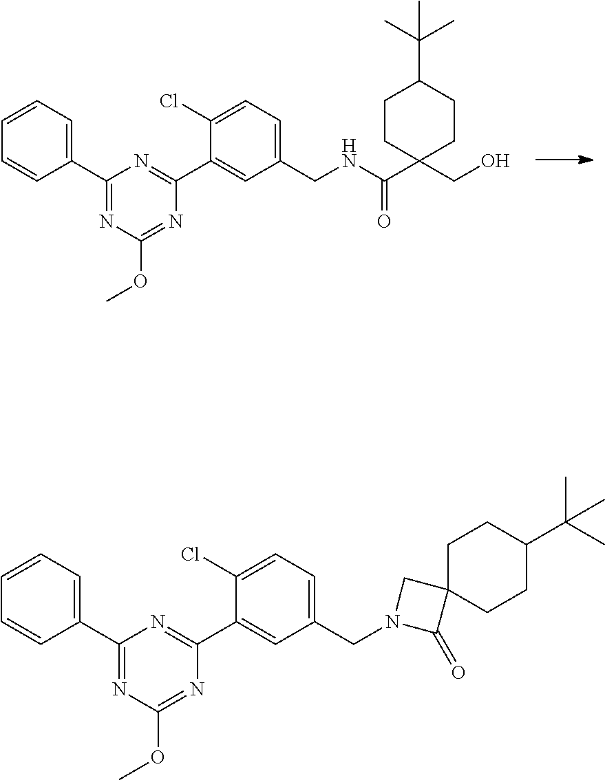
C1(C2=NC(OC)=NC(C3=CC(CNC(=O)C4(CO)CCC(C(C)(C)C)CC4)=CC=C3Cl)=N2)=CC=CC=C1.C1(C2=NC(OC)=NC(C3=CC(CN4C(=O)C5(C4)CCC(C(C)(C)C)CC5)=CC=C3Cl)=N2)=CC=CC=C1
